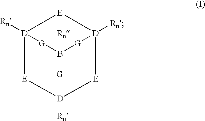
B12([Rn])[G][D]3([Rn])[E][D]([Rn])([G]1)[E][D]([Rn])([G]2)[E]3
